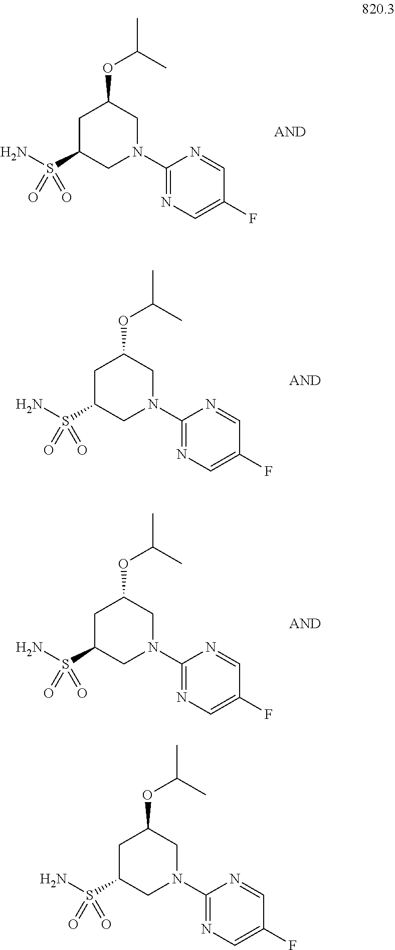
C1N(C2=NC=C(F)C=N2)CC(OC(C)C)CC1S(N)(=O)=O.C1N(C2=NC=C(F)C=N2)CC(OC(C)C)CC1S(N)(=O)=O.C1N(C2=NC=C(F)C=N2)CC(OC(C)C)CC1S(N)(=O)=O.C1N(C2=NC=C(F)C=N2)CC(OC(C)C)CC1S(N)(=O)=O
